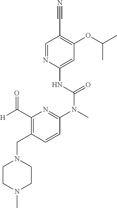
C1=NC(NC(N(C)C2=NC(C([H])=O)=C(CN3CCN(C)CC3)C=C2)=O)=CC(OC(C)C)=C1C#N
